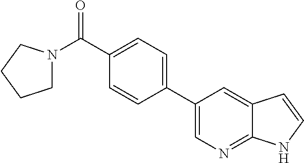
C1(C2=CC=C(C(N3CCCC3)=O)C=C2)=CN=C2C(=C1)C=CN2
